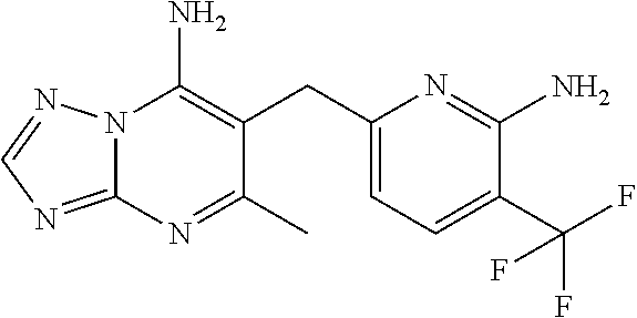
N12C(=NC=N1)N=C(C)C(CC1=CC=C(C(F)(F)F)C(N)=N1)=C2N
